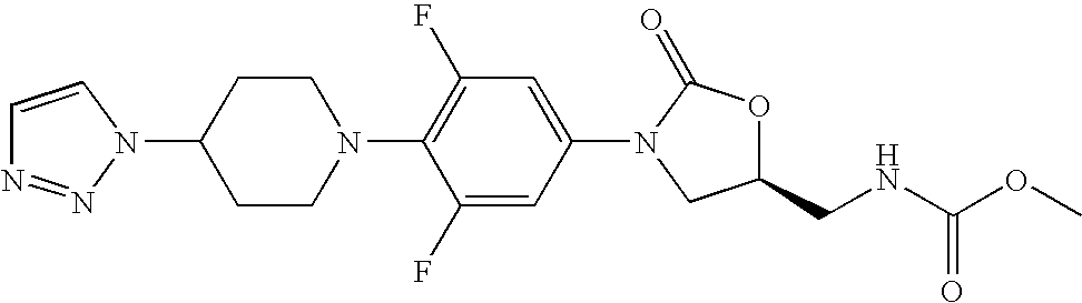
C1=CN(C2CCN(C3=C(F)C=C(N4C(=O)OC(CNC(OC)=O)C4)C=C3F)CC2)N=N1
